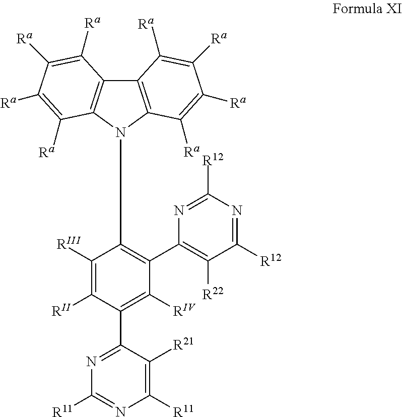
C1([RIII])=C([RII])C(C2=NC([R11])=NC([R11])=C2[R21])=C([RIV])C(C2=C([R22])C([R12])=NC([R12])=N2)=C1N1C2=C(C3=C1C([Ra])=C([Ra])C([Ra])=C3[Ra])C([Ra])=C([Ra])C([Ra])=C2[Ra]
